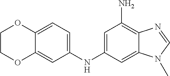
C1=C(NC2=CC(N)=C3C(=C2)N(C)C=N3)C=C2C(=C1)OCCO2
